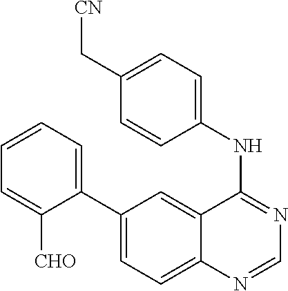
C1(C2=CC=CC=C2[CHO])=CC=C2C(=C1)C(NC1=CC=C(C[CN])C=C1)=NC=N2
